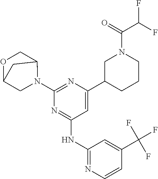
N1=C(NC2=NC=CC(C(F)(F)F)=C2)C=C(C2CCCN(C(C(F)F)=O)C2)N=C1N1C2COC(C1)C2
